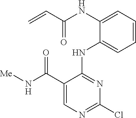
[Me]NC(C1=CN=C(Cl)N=C1NC1=CC=CC=C1NC(=O)C=C)=O
